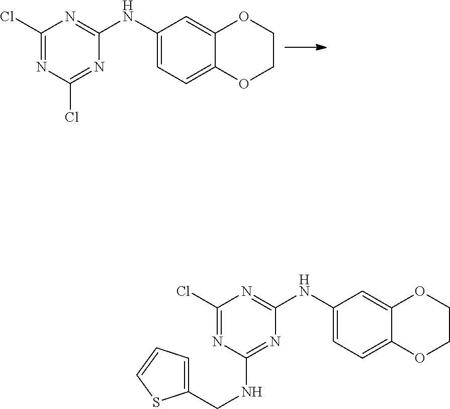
C1(Cl)=NC(NC2=CC=C3C(=C2)OCCO3)=NC(Cl)=N1.C1(NCC2=CC=CS2)=NC(NC2=CC=C3C(=C2)OCCO3)=NC(Cl)=N1
